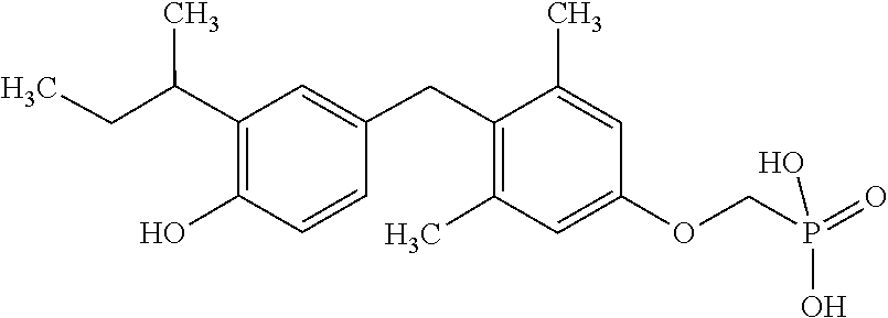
C1=C(CC2=C(C)C=C(OCP(=O)(O)O)C=C2C)C=CC(O)=C1C(CC)C
